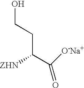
OCCC(C(=O)[O-Na+])[ZHN]
